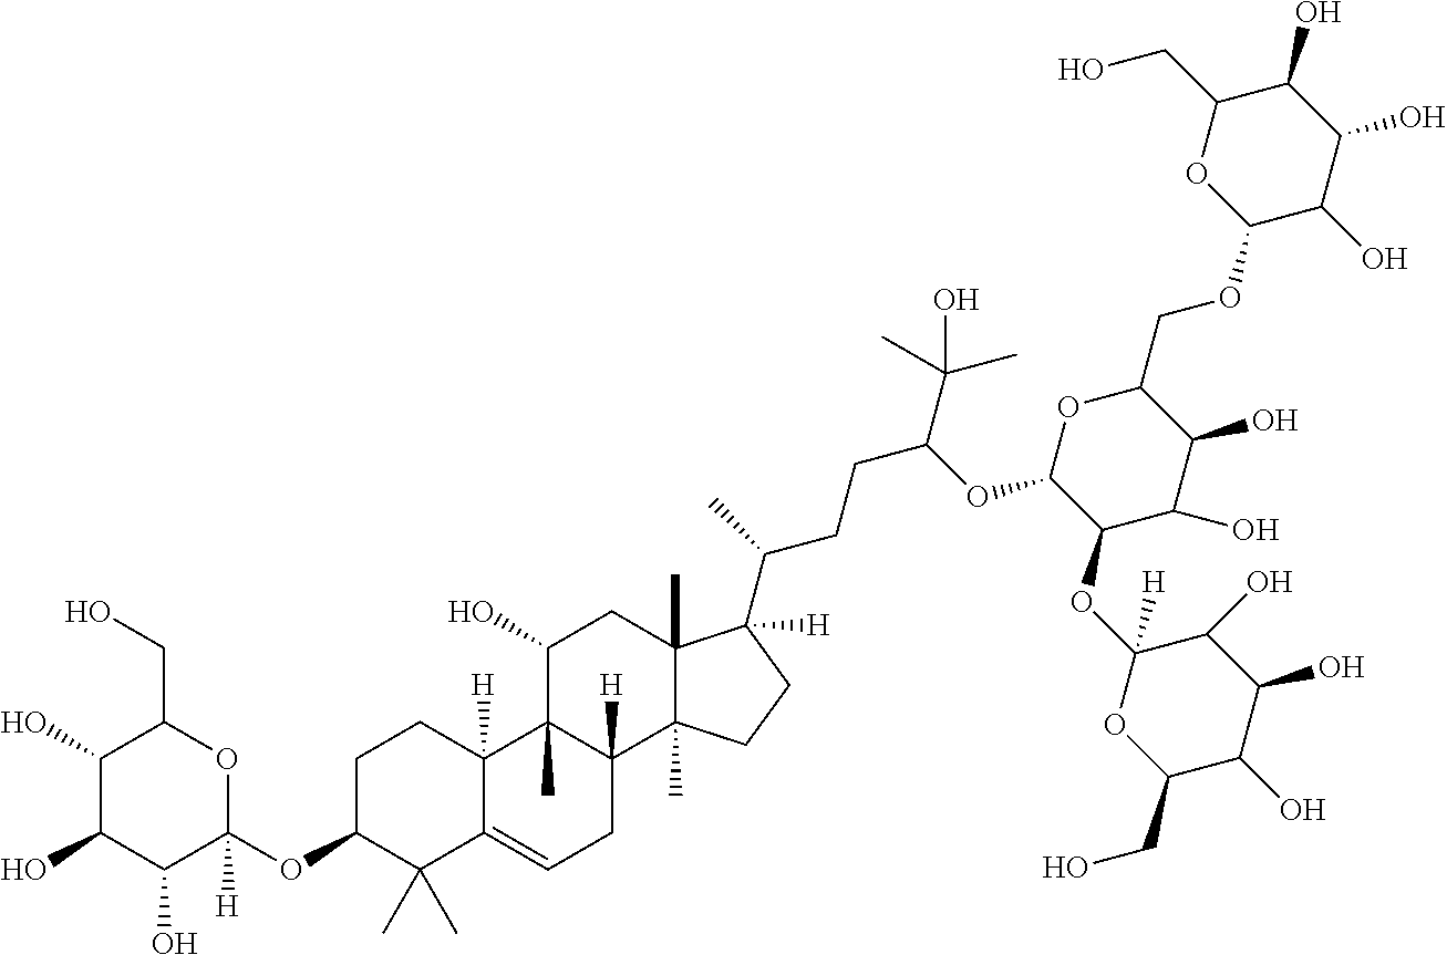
OCC1C(O)C(O)C(O)C(OC2C(C)(C)C3=CCC4([H])C(C)(C3([H])CC2)C(O)CC2(C)C4(C)CCC2(C(CCC(OC2C(OC3([H])C(O)C(O)C(O)C(CO)O3)C(O)C(O)C(COC3C(O)C(O)C(O)C(CO)O3)O2)C(C)(C)O)C)[H])([H])O1
